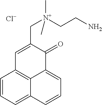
C1=CC=C2C3=C1C=C(C[N+](CCN)(C)C)C(=O)C3=CC=C2.[Cl-]
